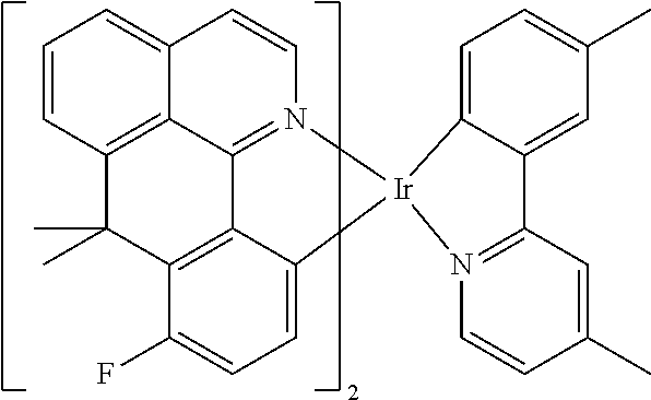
C1=CC2=C3C(=C1)C=CN1=C3C3=C(C(F)=CC=C3[Ir]13N1=C(C=C(C)C=C1)C1=CC(C)=CC=C13)C2(C)C
